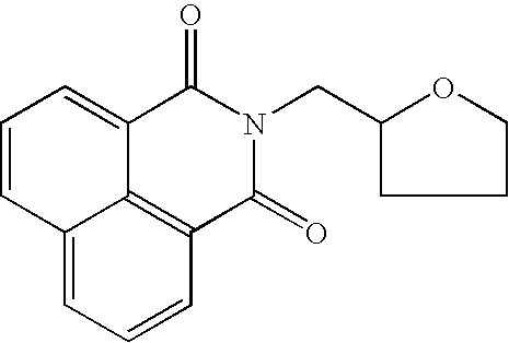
C1=CC2=CC=CC3=C2C(=C1)C(=O)N(CC1CCCO1)C3=O
